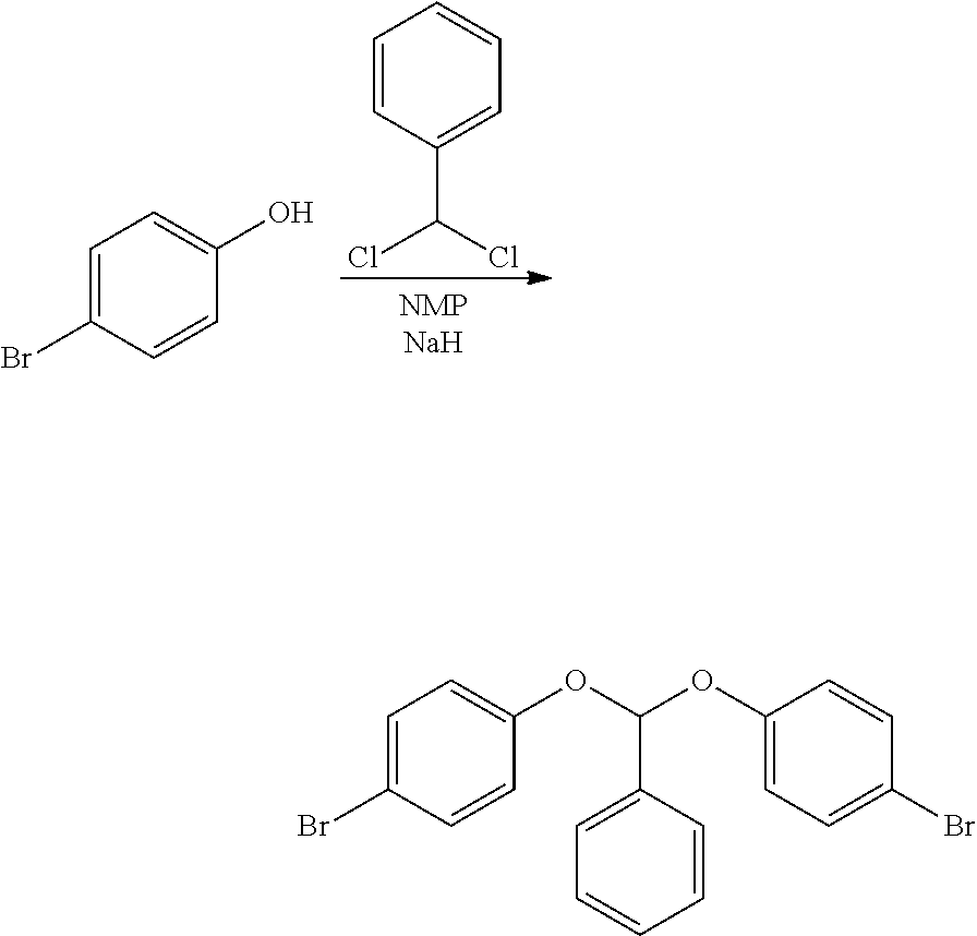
C1=C(Br)C=CC(O)=C1.C1=CC(C(Cl)Cl)=CC=C1.C1=C(Br)C=CC(OC(C2=CC=CC=C2)OC2=CC=C(Br)C=C2)=C1
